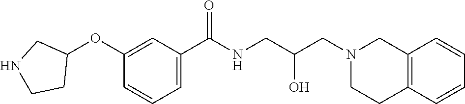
C1(OC2CNCC2)=CC(C(NCC(CN2CCC3=C(C2)C=CC=C3)O)=O)=CC=C1
